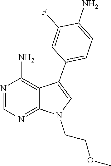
N1=CN=C2C(=C1N)C(C1=CC=C(N)C(F)=C1)=CN2CCOC
